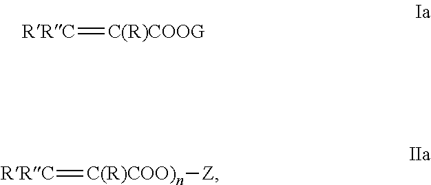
[RRC]=[C(R)COOG].[RRC]=[C(R)COO)n][Z]
